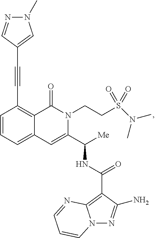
C1(C#CC2=CN(C)N=C2)=C2C(=CC=C1)C=C(C([Me])NC(C1=C3N(N=C1N)C=CC=N3)=O)N(CCS(N(C)C)(=O)=O)C2=O
